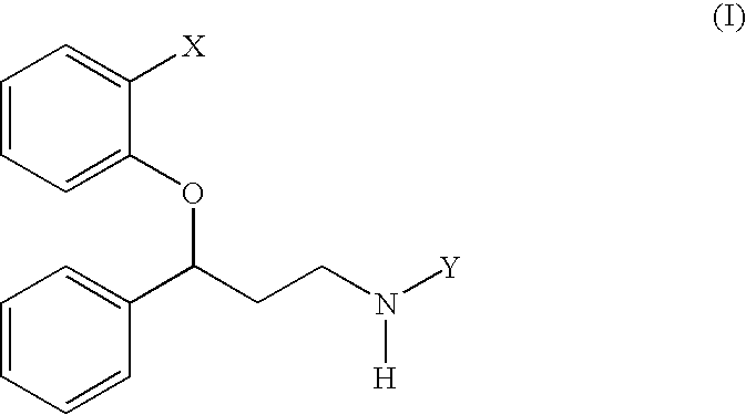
C1=CC=CC(C(CCN([Y])[H])OC2=CC=CC=C2[X])=C1
